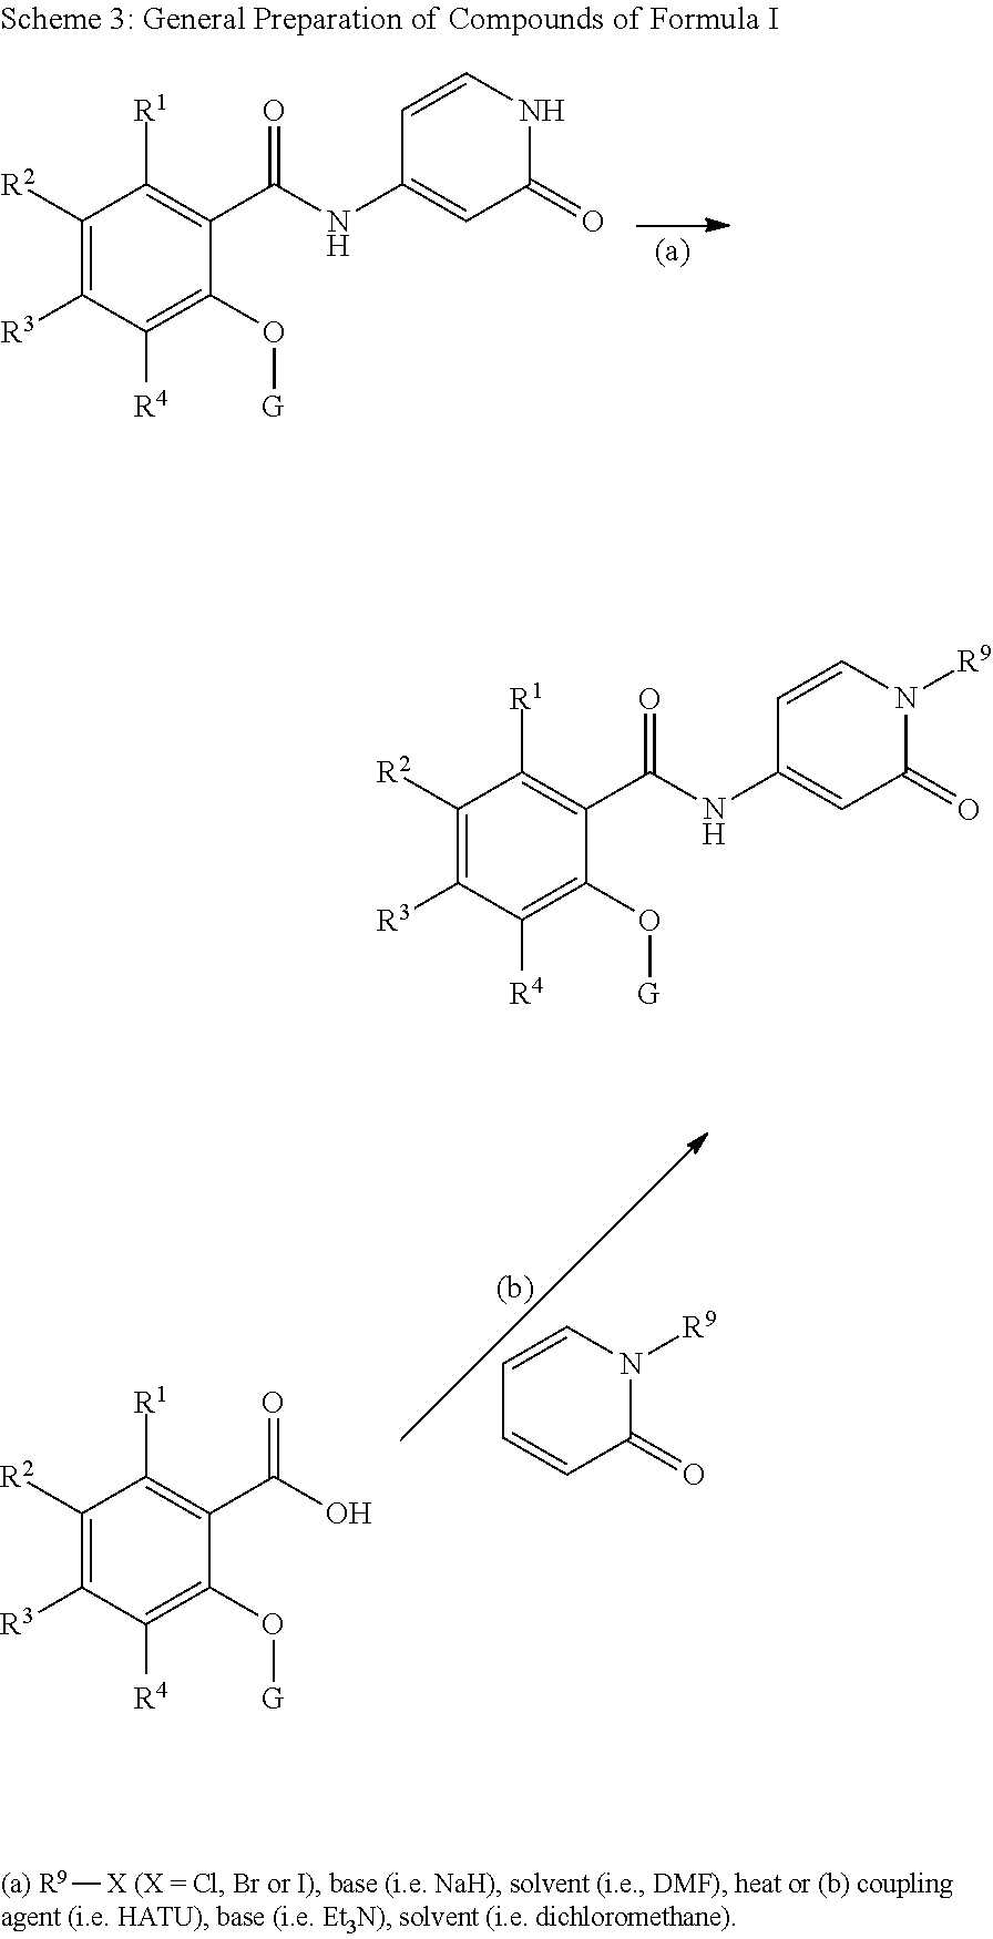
C1=CN([R9])C(=O)C=C1.C1([R2])=C([R3])C([R4])=C(O[G])C(C(O)=O)=C1[R1].[R9][X].C1([R2])=C([R3])C([R4])=C(O[G])C(C(NC2=CC(=O)NC=C2)=O)=C1[R1].C1([R2])=C([R3])C([R4])=C(O[G])C(C(NC2=CC(=O)N([R9])C=C2)=O)=C1[R1]
